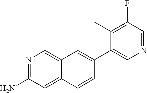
C1(C)=C(F)C=NC=C1C1=CC2=CN=C(N)C=C2C=C1
